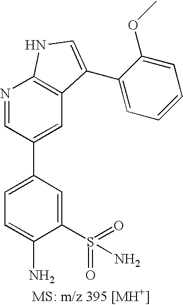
C1=C(C2=CC3=C(N=C2)NC=C3C2=CC=CC=C2OC)C=C(S(=O)(=O)N)C(N)=C1
